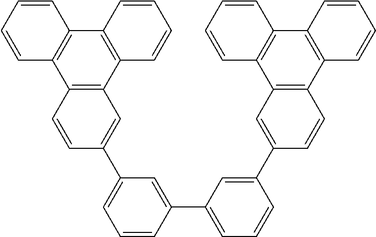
C1=CC(C2=CC=CC(C3=CC4=C(C=C3)C3=C(C5=C4C=CC=C5)C=CC=C3)=C2)=CC(C2=CC3=C(C=C2)C2=C(C4=C3C=CC=C4)C=CC=C2)=C1
